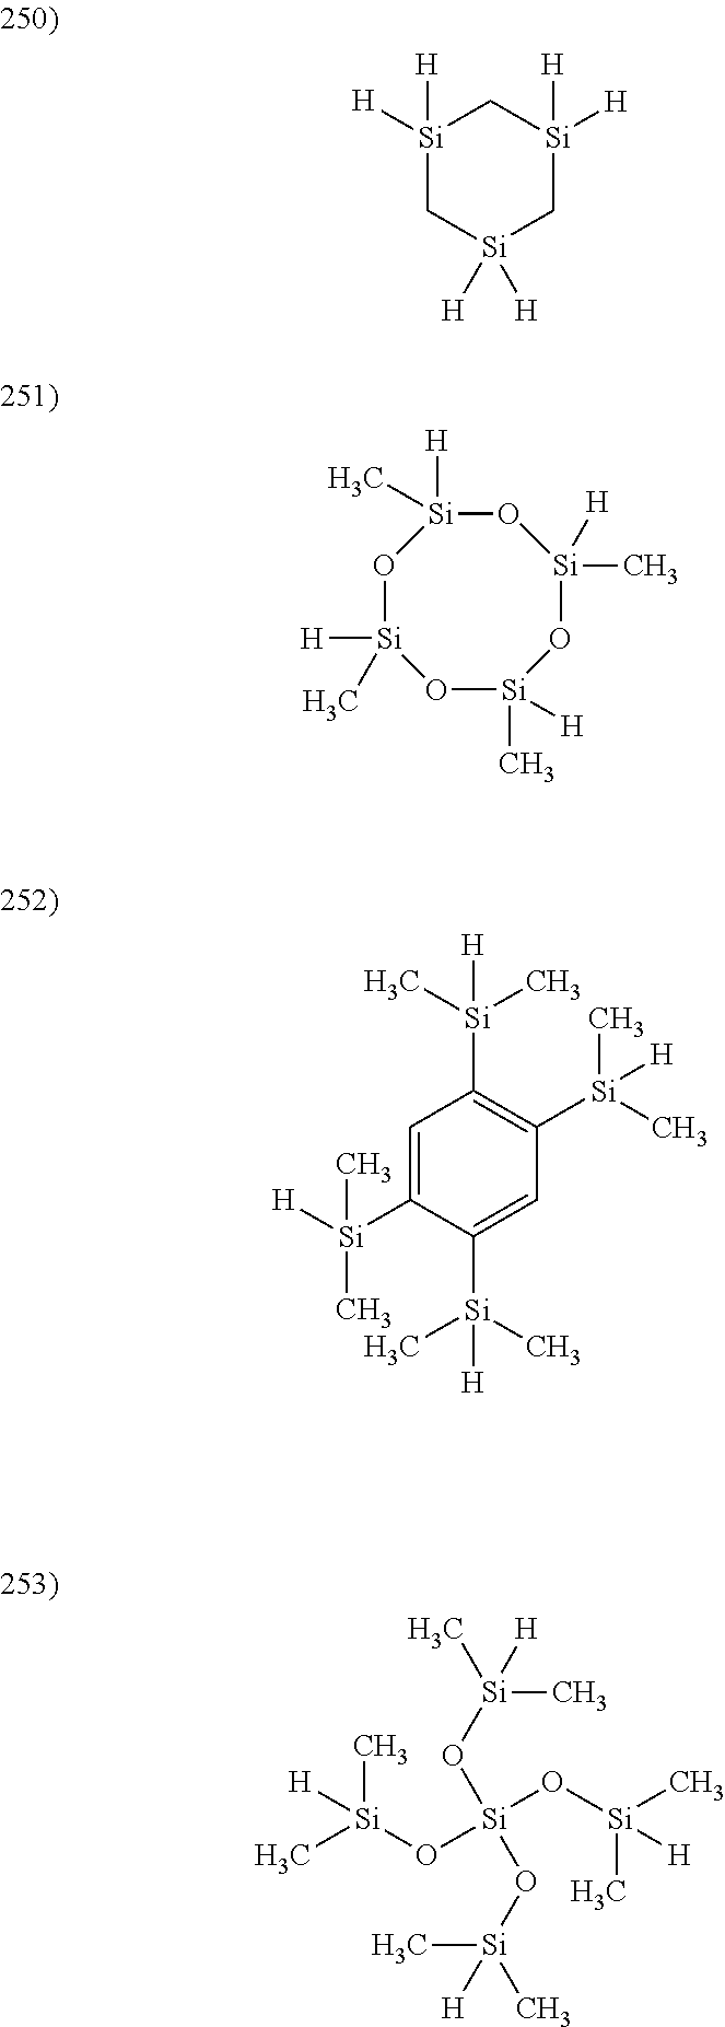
C1=C([Si]([H])(C)C)C([Si](C)(C)[H])=CC([Si](C)(C)[H])=C1[Si](C)(C)[H].[Si]1([H])([H])C[Si]([H])([H])C[Si]([H])([H])C1.C[Si](O[Si](O[Si](C)(C)[H])(O[Si](C)(C)[H])O[Si](C)(C)[H])(C)[H].O1[Si]([H])(C)O[Si]([H])(C)O[Si](C)([H])O[Si]1([H])C
